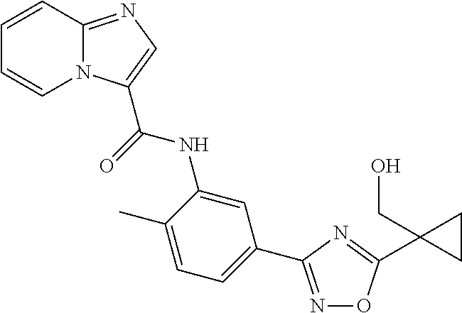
C1=C(C)C(NC(=O)C2=CN=C3N2C=CC=C3)=CC(C2=NOC(C3(CO)CC3)=N2)=C1
